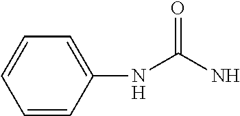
C1=CC(NC(N)=O)=CC=C1
